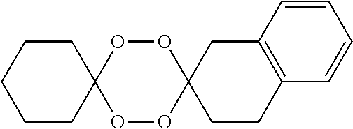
C1CCCCC12OOC1(OO2)CCC2=C(C1)C=CC=C2
